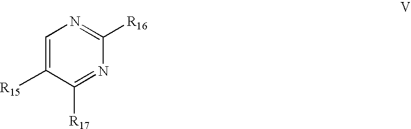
C1=C([R15])C([R17])=NC([R16])=N1
